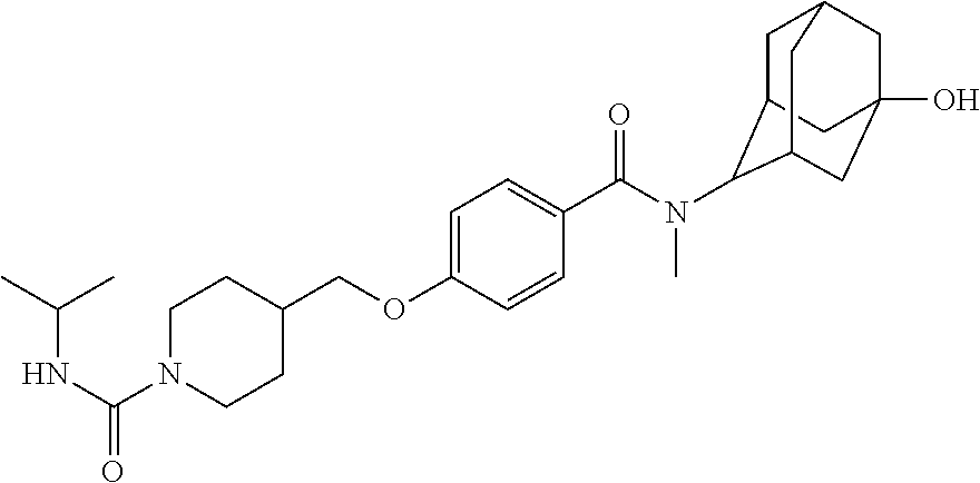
C1=C(OCC2CCN(C(=O)NC(C)C)CC2)C=CC(C(=O)N(C)C2C3CC4CC(O)(CC2C4)C3)=C1
